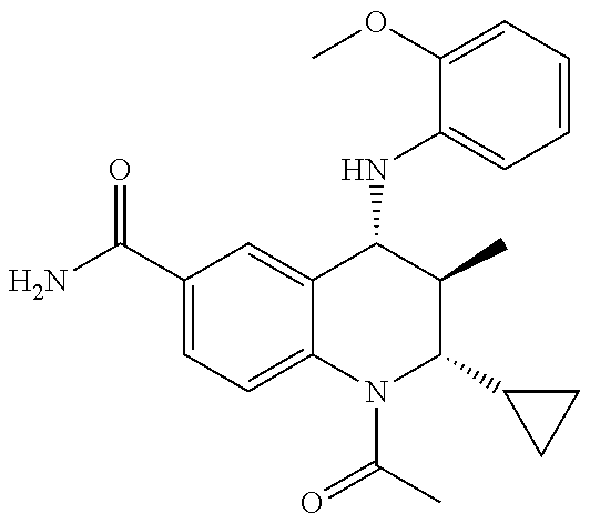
C1(C(=O)N)=CC=C2C(=C1)C(NC1=CC=CC=C1OC)C(C)C(C1CC1)N2C(C)=O
